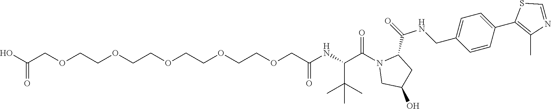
C1(C2=C(C)N=CS2)=CC=C(CNC(C2N(C(C(NC(COCCOCCOCCOCCOCC(O)=O)=O)C(C)(C)C)=O)CC(O)C2)=O)C=C1
